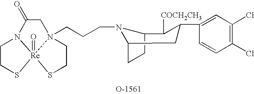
C1CS[Re]23(=O)N1C(=O)CN2(CCCN1C2CCC1C([COCH2CH3])C(C1=CC(Cl)=C(Cl)C=C1)C2)CCS3
